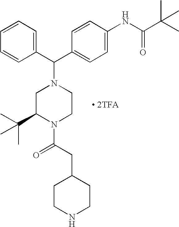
[ 2TFA].C1=CC=CC(C(C2=CC=C(NC(C(C)(C)C)=O)C=C2)N2CC(C(C)(C)C)N(C(CC3CCNCC3)=O)CC2)=C1
